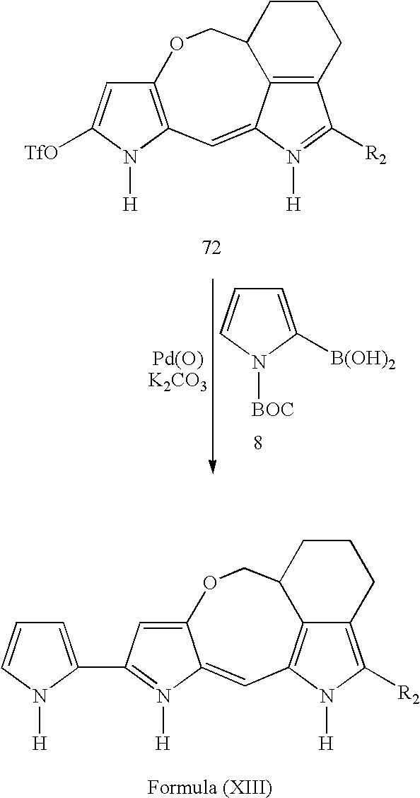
C1=C([B(OH)2])N([BOC])C=C1.C12=C(N([H])C([TfO])=C1)C=C1C3=C(C([R2])=N1[H])CCCC3CO2.[Pd(O)K2CO3].C12=CC(C3=CC=CN3[H])=N([H])C1=CC1=C3C(=C([R2])N1[H])CCCC3CO2
